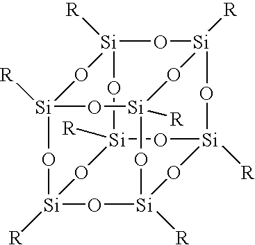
O1[Si]2([R])O[Si]3([R])O[Si]4([R])O[Si]1([R])O[Si]1([R])O[Si]([R])(O[Si]([R])(O[Si]([R])(O4)O1)O3)O2
